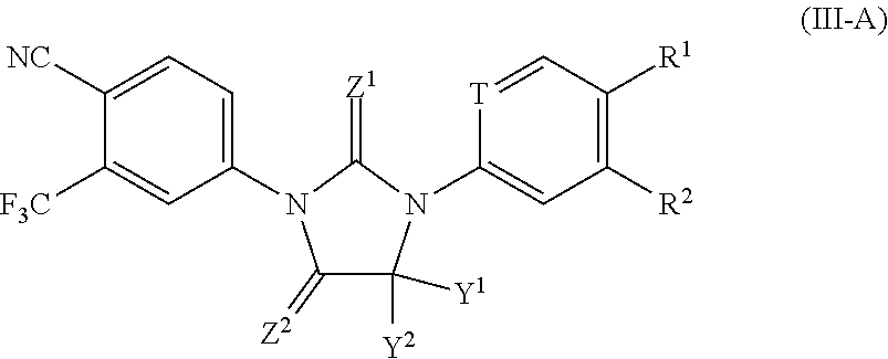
C1([NC])=CC=C(N2C(=[Z2])C([Y2])([Y1])N(C3=CC([R2])=C([R1])C=[T]3)C2=[Z1])C=C1[F3C]
